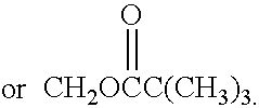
[CH2OCC(CH3)3]=O
